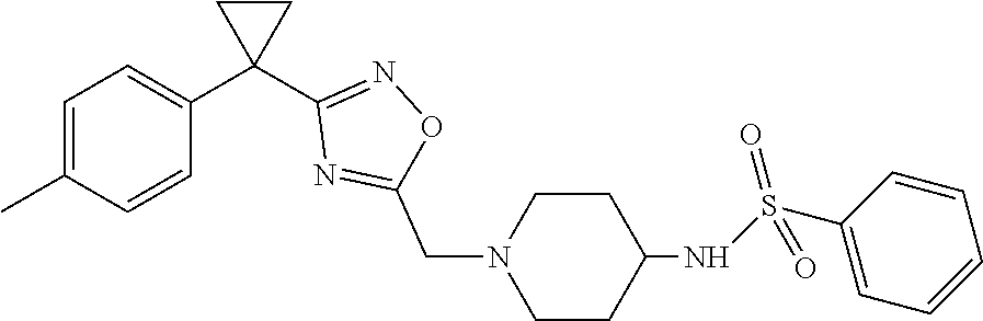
C1=C(C)C=CC(C2(C3=NOC(CN4CCC(NS(C5=CC=CC=C5)(=O)=O)CC4)=N3)CC2)=C1
